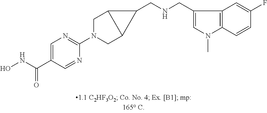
C1=C(C(NO)=O)C=NC(N2CC3C(C2)C3CNCC2=CN(C)C3=C2C=C(F)C=C3)=N1
